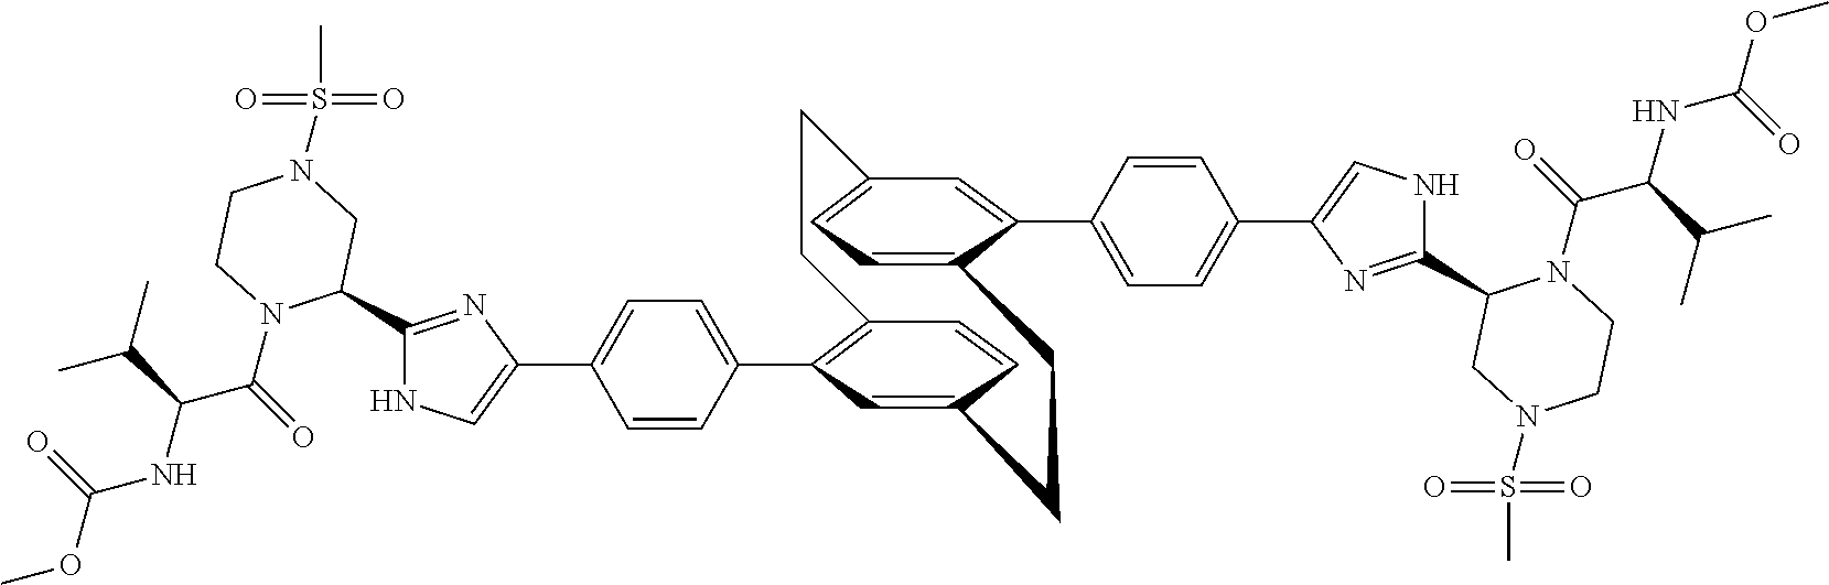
C1(C2N(C(=O)C(NC(OC)=O)C(C)C)CCN(S(C)(=O)=O)C2)=NC(C2=CC=C(C3=C4C=CC(=C3)CCC3=CC=C(C=C3C3=CC=C(C5=CNC(C6N(C(C(NC(OC)=O)C(C)C)=O)CCN(S(C)(=O)=O)C6)=N5)C=C3)CC4)C=C2)=CN1
